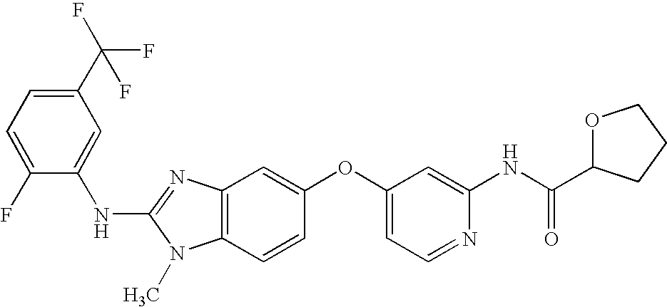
N(C1=NC2=C(N1C)C=CC(OC1=CC=NC(NC(C3OCCC3)=O)=C1)=C2)C1=CC(C(F)(F)F)=CC=C1F
